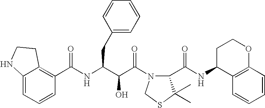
C12=C(C(NC(C(C(N3C(C(NC4C5=C(OCC4)C=CC=C5)=O)C(C)(C)SC3)=O)O)CC3=CC=CC=C3)=O)C=CC=C1NCC2
